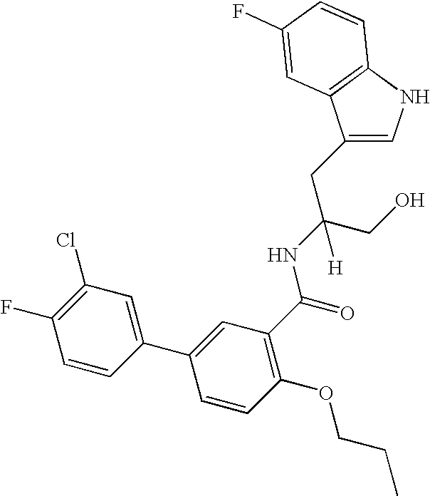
C1(CC(CO)(NC(=O)C2=C(OCCC)C=CC(C3=CC(Cl)=C(F)C=C3)=C2)[H])=CNC2=C1C=C(F)C=C2
